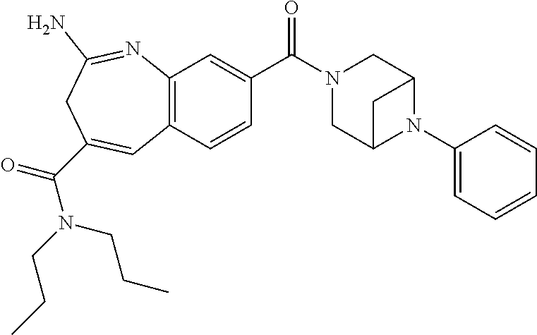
C12=C(C=CC(C(N3CC4N(C5=CC=CC=C5)C(C3)C4)=O)=C1)C=C(C(N(CCC)CCC)=O)CC(N)=N2
